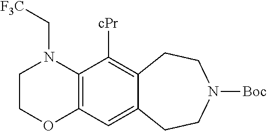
C12=C(C([cPr])=C3C(=C1)CCN([Boc])CC3)N(C[F3C])CCO2
